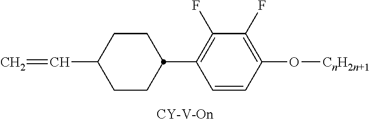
C(C1CCC(C2=C(F)C(F)=C(O[CnH2n+1])C=C2)CC1)=C
